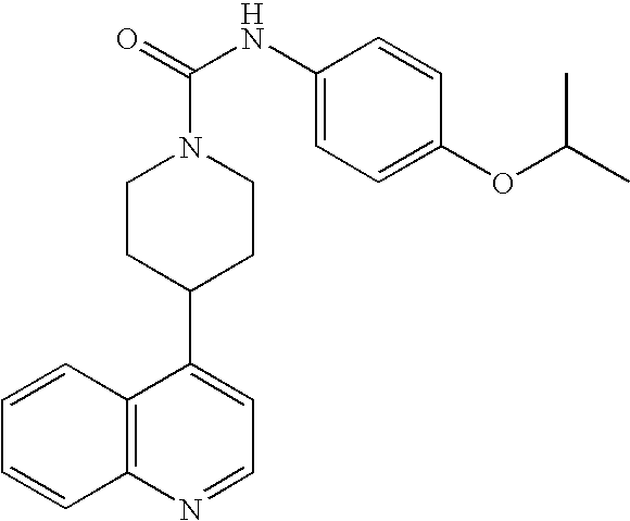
C1CN(C(=O)NC2=CC=C(OC(C)C)C=C2)CCC1C1=CC=NC2=C1C=CC=C2
